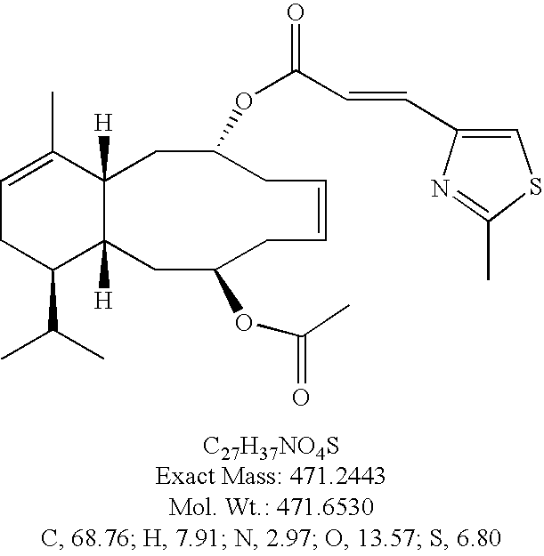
C1=C(C)C2([H])C([H])(C(C(C)C)C1)CC(OC(C)=O)CC=CCC(OC(=O)C=CC1=CSC(C)=N1)C2
